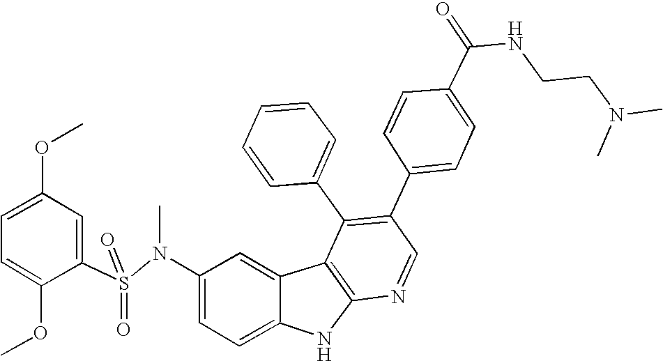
N(C1=CC=C2C(=C1)C1=C(N2)N=CC(C2=CC=C(C(NCCN(C)C)=O)C=C2)=C1C1=CC=CC=C1)(S(C1=CC(OC)=CC=C1OC)(=O)=O)C
